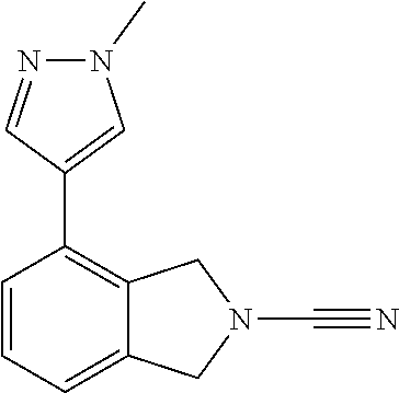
C1(C2=C3C(=CC=C2)CN(C#N)C3)=CN(C)N=C1
